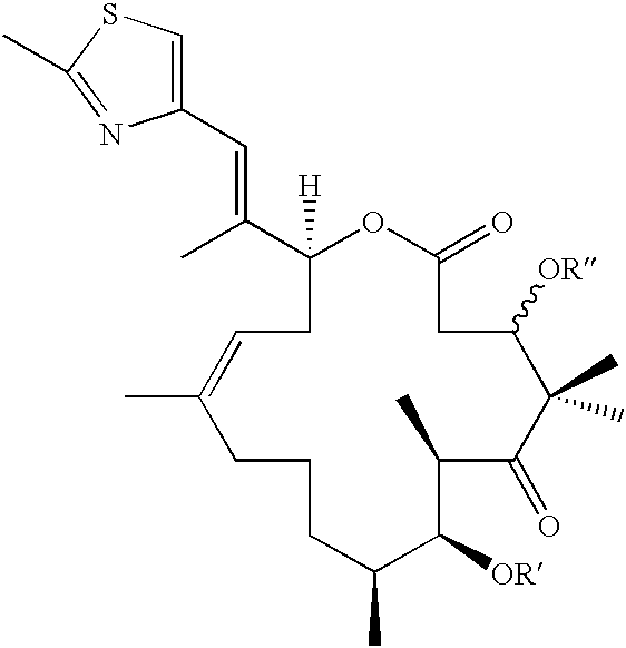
C1([H])(C(C)=CC2=CSC(C)=N2)CC=C(C)CCCC(C)C([OR])C(C)C(=O)C(C)(C)C([OR])CC(=O)O1
